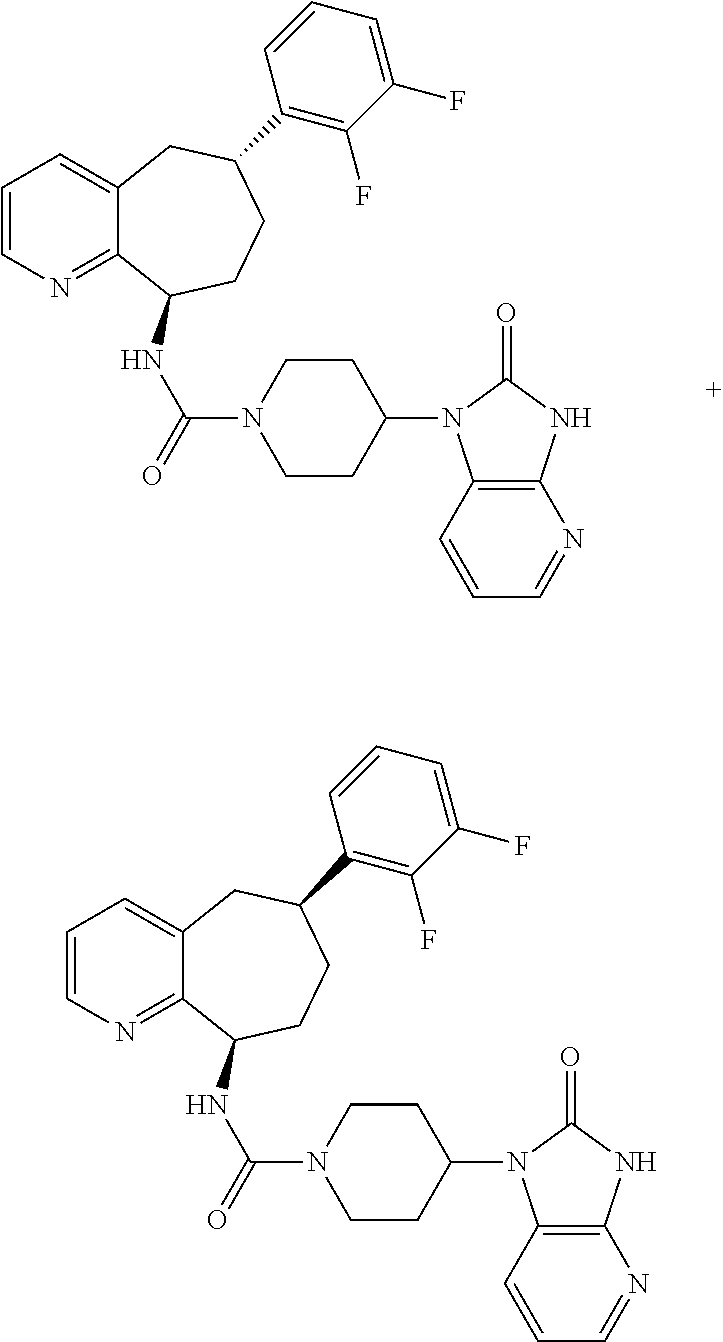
C1=CN=C2C(=C1)CC(C1=C(F)C(F)=CC=C1)CCC2NC(N1CCC(N2C3=C(NC2=O)N=CC=C3)CC1)=O.C1=CN=C2C(=C1)CC(C1=C(F)C(F)=CC=C1)CCC2NC(N1CCC(N2C3=C(NC2=O)N=CC=C3)CC1)=O
